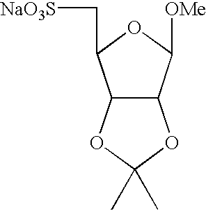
C12C(C([OMe])OC1C[NaO3S])OC(C)(C)O2
